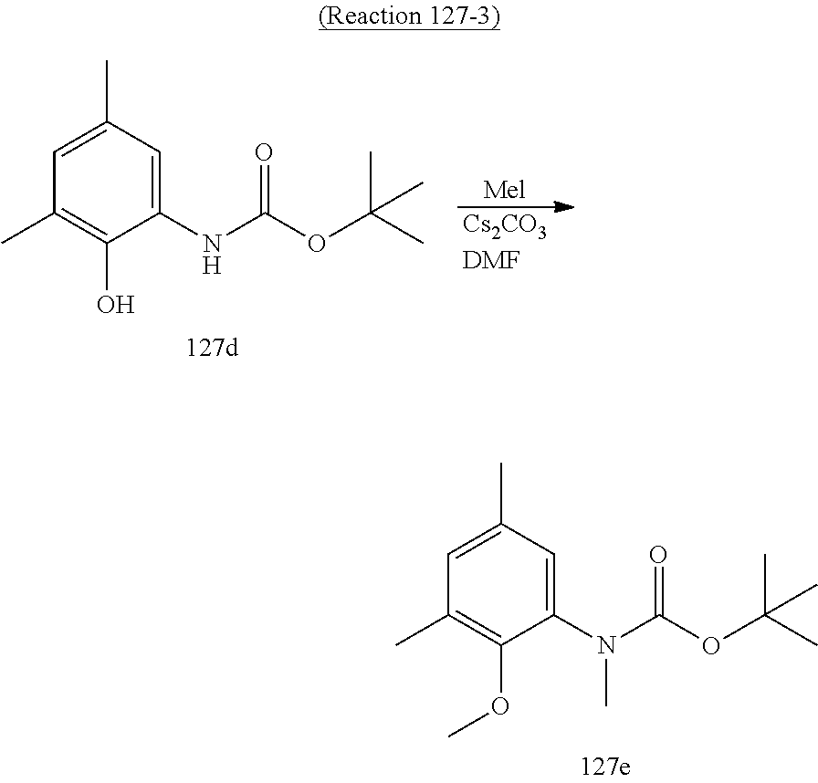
[Mel].[Cs2CO3DMF].C1(NC(OC(C)(C)C)=O)=CC(C)=CC(C)=C1O.C1(N(C(OC(C)(C)C)=O)C)=CC(C)=CC(C)=C1OC
